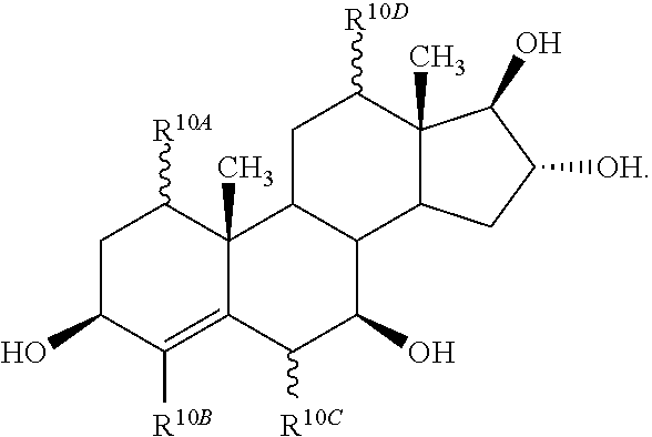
C1C(O)C([R10B])=C2C(C)(C1[R10A])C1C(C(O)C2[R10C])C2C(C)(C([R10D])C1)C(O)C([OH])C2
